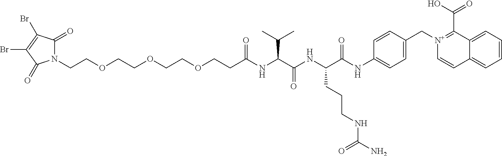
N1(CCOCCOCCOCCC(NC(C(NC(C(NC2=CC=C(C[N+]3=C(C(=O)O)C4=CC=CC=C4C=C3)C=C2)=O)CCCNC(N)=O)=O)C(C)C)=O)C(=O)C(Br)=C(Br)C1=O
